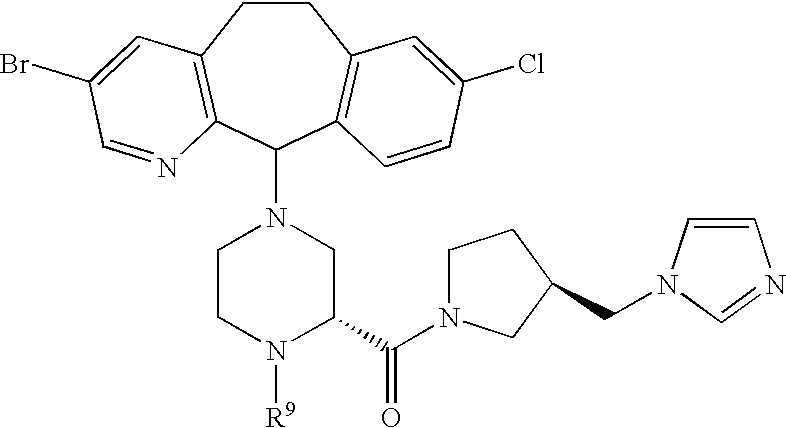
C1CC2=C(C(N3CCN([R9])C(C(N4CCC(CN5C=CN=C5)C4)=O)C3)C3=C1C=C(Cl)C=C3)N=CC(Br)=C2
